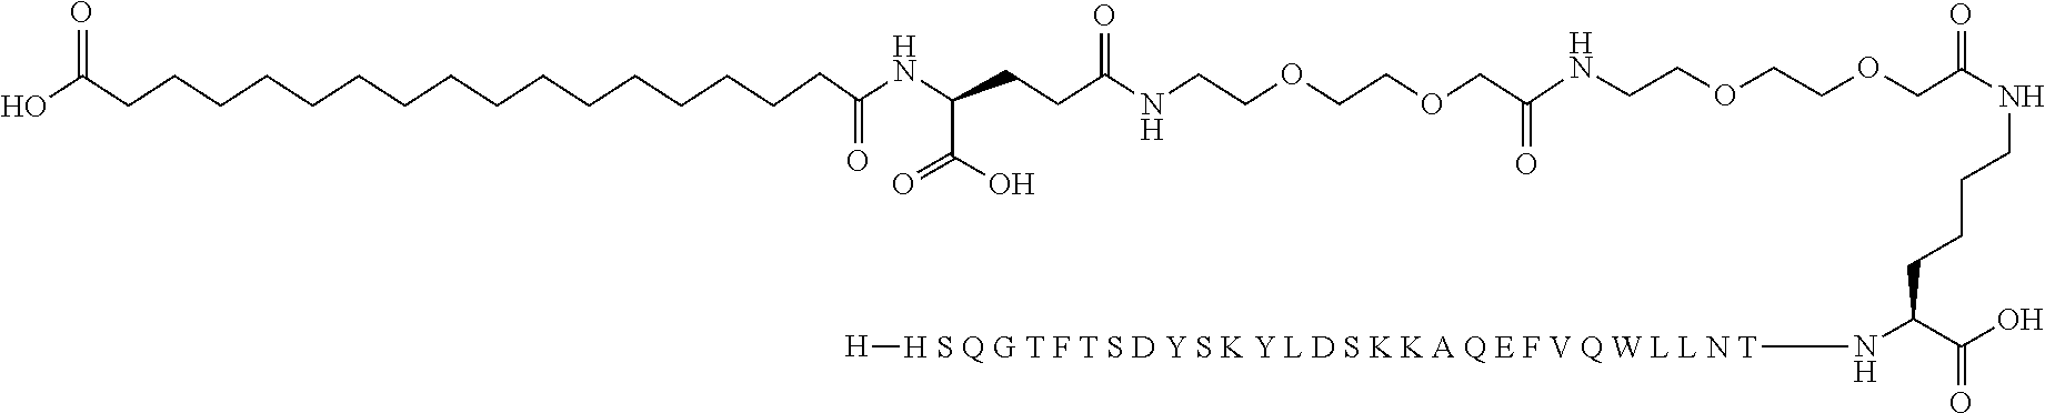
OC(CCCCCCCCCCCCCCCCC(NC(CCC(NCCOCCOCC(=O)NCCOCCOCC(NCCCCC(C(O)=O)N[H S Q G T F T S D Y S K Y L D S K K A Q E F V Q W L L N T][H])=O)=O)C(O)=O)=O)=O
